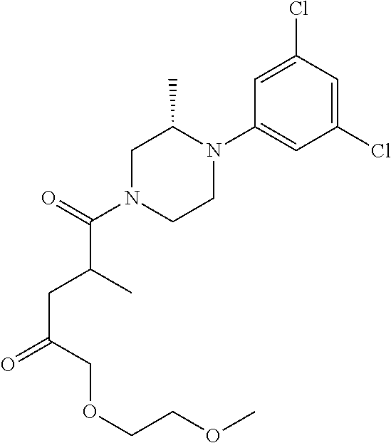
C1(N2C(C)CN(C(=O)C(C)CC(=O)COCCOC)CC2)=CC(Cl)=CC(Cl)=C1
